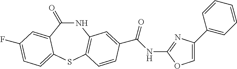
C1(=O)NC2=C(SC3=CC=C(F)C=C13)C=CC(C(NC1=NC(C3=CC=CC=C3)=CO1)=O)=C2
